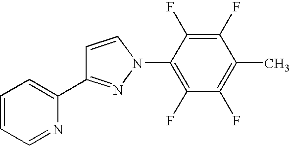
C1(C2=CC=CC=N2)=NN(C2=C(F)C(F)=C(C)C(F)=C2F)C=C1
